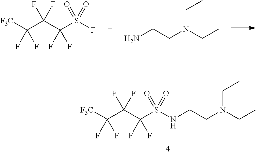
C(F)(F)(C([F3C])(F)F)C(F)(F)S(=O)(=O)F.NCCN(CC)CC.C(F)(F)(C([F3C])(F)F)C(F)(F)S(=O)(=O)NCCN(CC)CC
